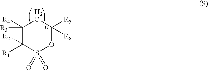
C1([R1])([R2])S(=O)(=O)OC([R5])([R6])CC1([R4])[R3]
